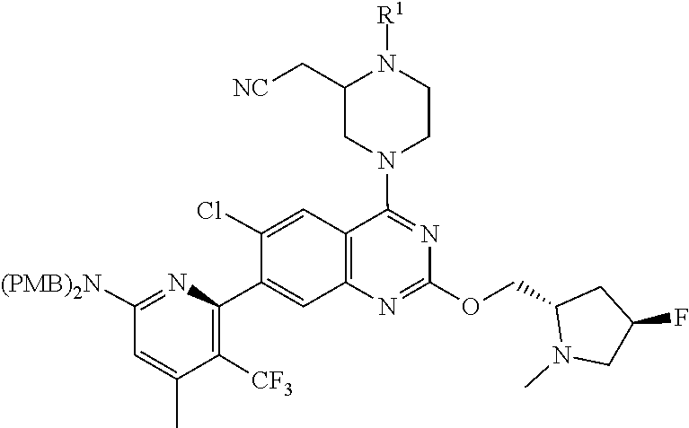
N1=C(OCC2N(C)CC(F)C2)N=C(N2CC(C[NC])N([R1])CC2)C2=C1C=C(C1=C([CF3])C(C)=CC([(PMB)2N])=N1)C(Cl)=C2
